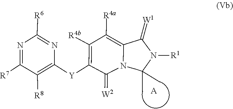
C1(=[W2])C([Y]C2=C([R8])C([R7])=NC([R6])=N2)=C([R4b])C([R4a])=C2C(=[W1])N([R1])C(C)(C)CN12.[A]
